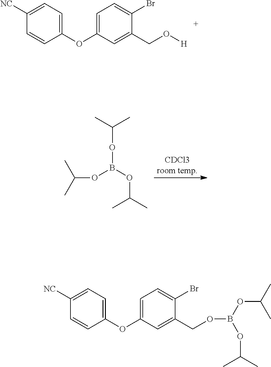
C1=C(OC2=CC=C([NC])C=C2)C=C(CO[H])C(Br)=C1.C(OB(OC(C)C)OC(C)C)(C)C.C(C)(C)OB(OCC1=CC(OC2=CC=C([NC])C=C2)=CC=C1Br)OC(C)C
